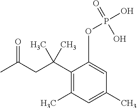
CC(CC(C1=C(C)C=C(C)C=C1OP(=O)(O)O)(C)C)=O
